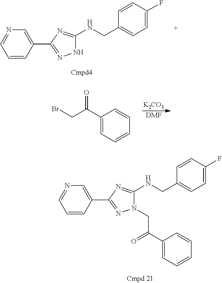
C1=CC(C2=NNC(NCC3=CC=C(F)C=C3)=N2)=CN=C1.C1(C(CBr)=O)=CC=CC=C1.[K2CO3].[DMF].C1=CC(C2=NN(CC(C3=CC=CC=C3)=O)C(NCC3=CC=C(F)C=C3)=N2)=CN=C1
